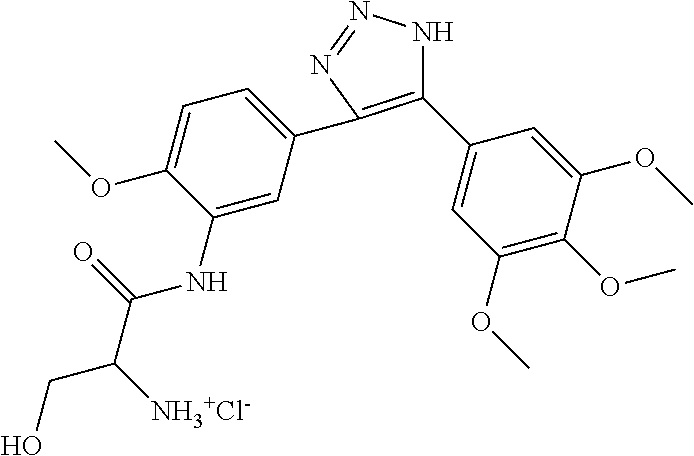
C1(C2=CC(OC)=C(OC)C(OC)=C2)=C(C2=CC=C(OC)C(NC(=O)C([NH3+Cl-])CO)=C2)N=NN1
